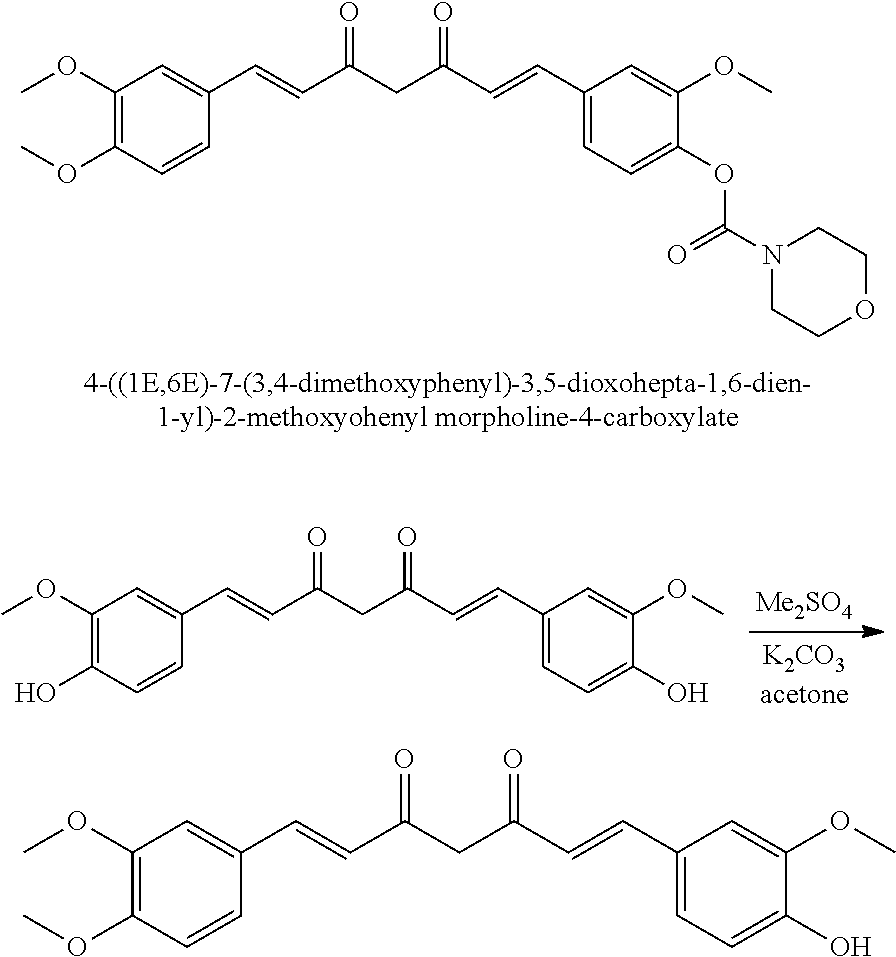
C1(OC)=C(OC)C=CC(C=CC(CC(C=CC2=CC=C(OC(=O)N3CCOCC3)C(OC)=C2)=O)=O)=C1.C1(OC)=C(O)C=CC(C=CC(CC(C=CC2=CC=C(O)C(OC)=C2)=O)=O)=C1.C1(OC)=C(OC)C=CC(C=CC(CC(C=CC2=CC=C(O)C(OC)=C2)=O)=O)=C1
